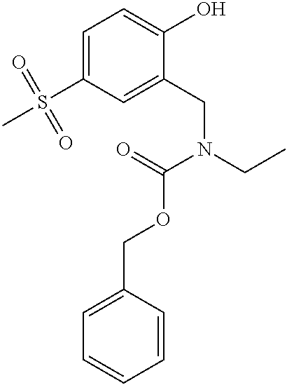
C1=C(S(C)(=O)=O)C=C(CN(CC)C(OCC2=CC=CC=C2)=O)C(O)=C1
